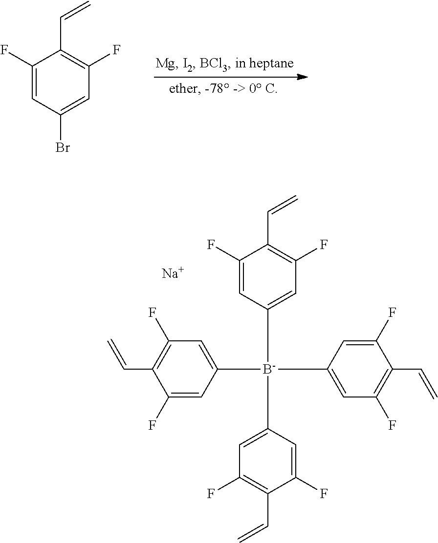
C1(F)=C(C=C)C(F)=CC([B-](C2=CC(F)=C(C=C)C(F)=C2)(C2=CC(F)=C(C=C)C(F)=C2)C2=CC(F)=C(C=C)C(F)=C2)=C1.[Na].C1(F)=C(C=C)C(F)=CC(Br)=C1
